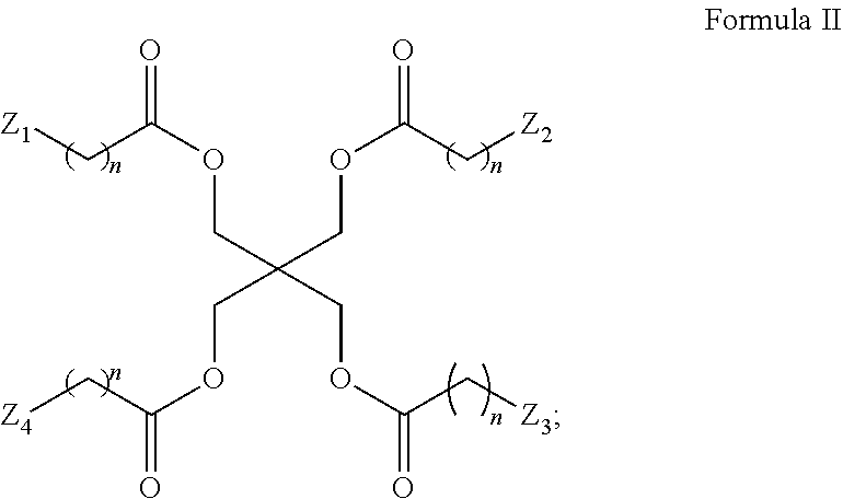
C(C(COC(C[Z2])=O)(COC(=O)C[Z4])COC(=O)C[Z3])OC(=O)C[Z1]
